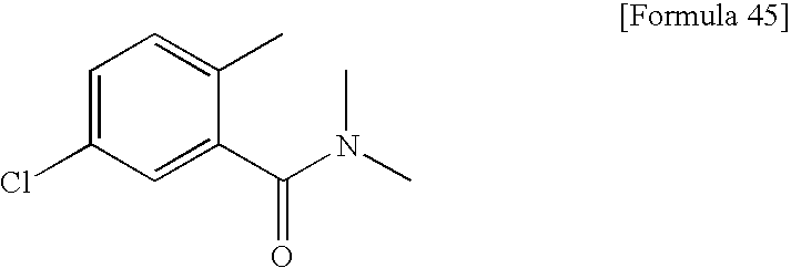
C1=C(Cl)C=C(C(N(C)C)=O)C(C)=C1
